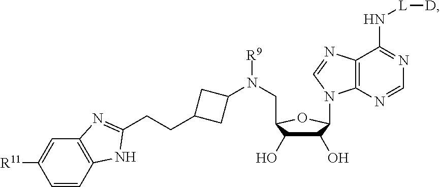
[R9]N(C1CC(CCC2=NC3=C(N2)C=CC([R11])=C3)C1)CC1C(O)C(O)C(N2C=NC3=C2N=CN=C3N[L][D])O1
